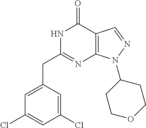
N1C(CC2=CC(Cl)=CC(Cl)=C2)=NC2=C(C1=O)C=NN2C1CCOCC1
